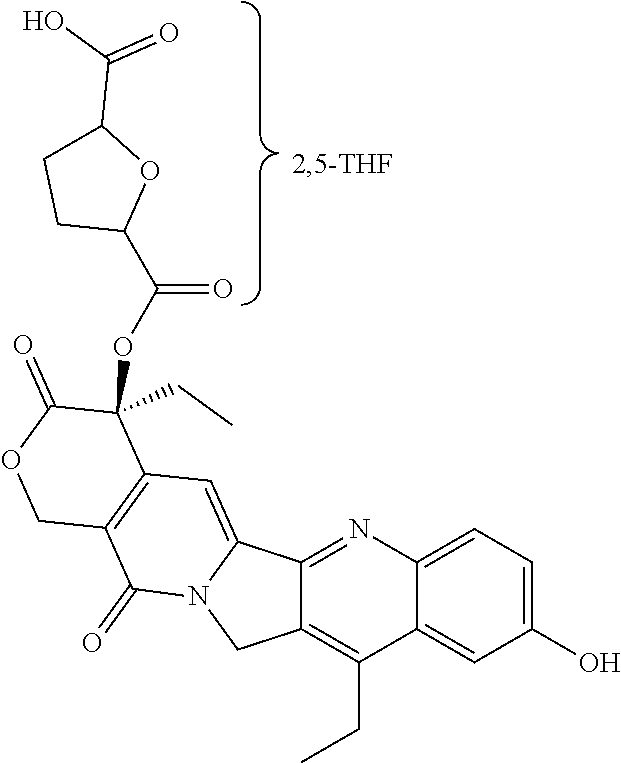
C1C(C(=O)OC2(CC)C3=C(C(=O)N4C(=C3)C3=NC5=CC=C(O)C=C5C(CC)=C3C4)COC2=O)OC(C(O)=O)C1
